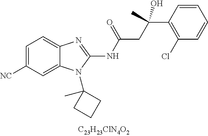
C1=C([CN])C=C2C(=C1)N=C(NC(CC(C)(C1=C(Cl)C=CC=C1)O)=O)N2C1(C)CCC1
